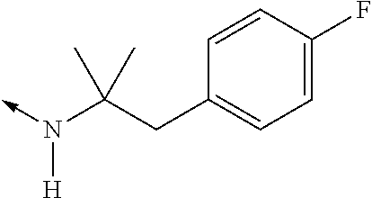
C-N(C(CC1=CC=C(F)C=C1)(C)C)[H]
